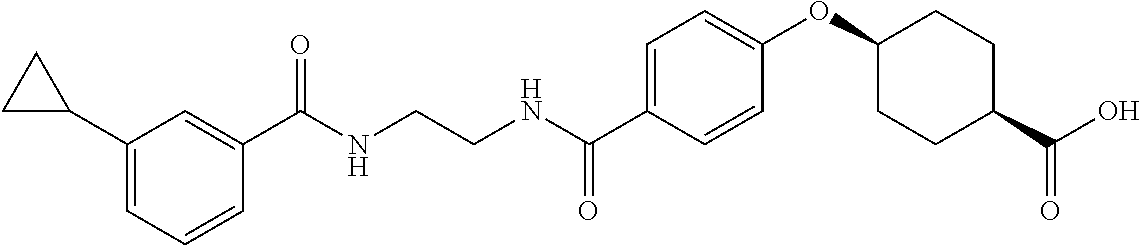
C1(C(NCCNC(C2=CC=C(OC3CCC(C(O)=O)CC3)C=C2)=O)=O)=CC(C2CC2)=CC=C1
